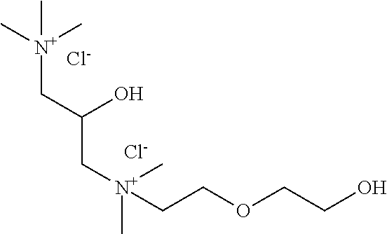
C[N+](C)(C)CC(C[N+](C)(C)CCOCCO)O.[Cl-].[Cl-]
